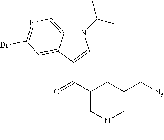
N1(C(C)C)C2=CN=C(Br)C=C2C(C(C(=CN(C)C)CCC[N3])=O)=C1
